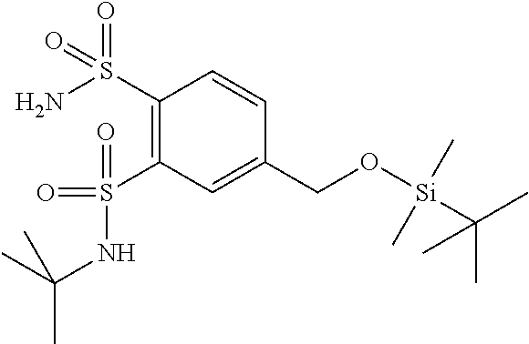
NS(C1=C(S(=O)(=O)NC(C)(C)C)C=C(CO[Si](C(C)(C)C)(C)C)C=C1)(=O)=O
